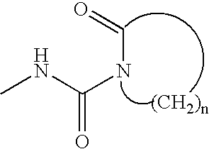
CNC(=O)NC=O.[(CH2)n]
